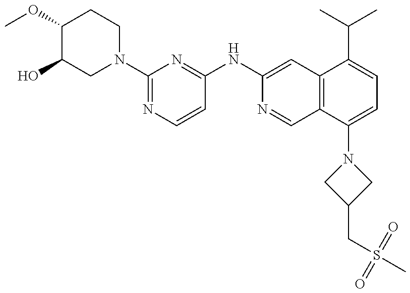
N1(C2=NC=CC(NC3=CC4=C(C=N3)C(N3CC(CS(C)(=O)=O)C3)=CC=C4C(C)C)=N2)CCC(OC)C(O)C1
